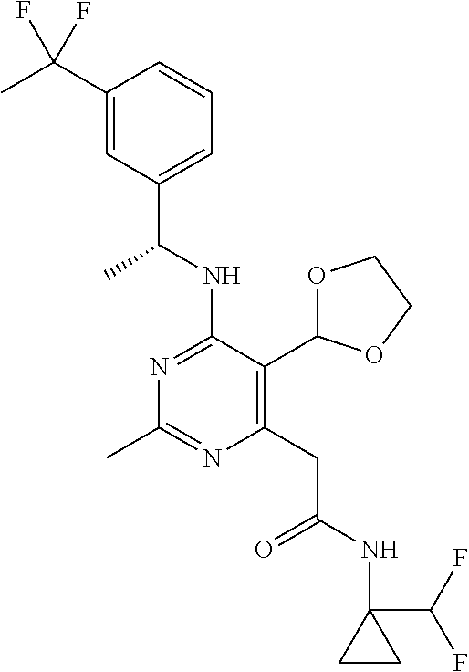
N1=C(NC(C)C2=CC=CC(C(F)(F)C)=C2)C(C2OCCO2)=C(CC(=O)NC2(C(F)F)CC2)N=C1C
